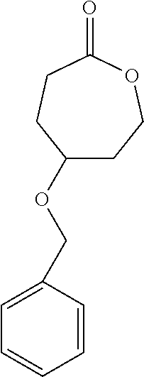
C1(=O)CCC(OCC2=CC=CC=C2)CCO1
